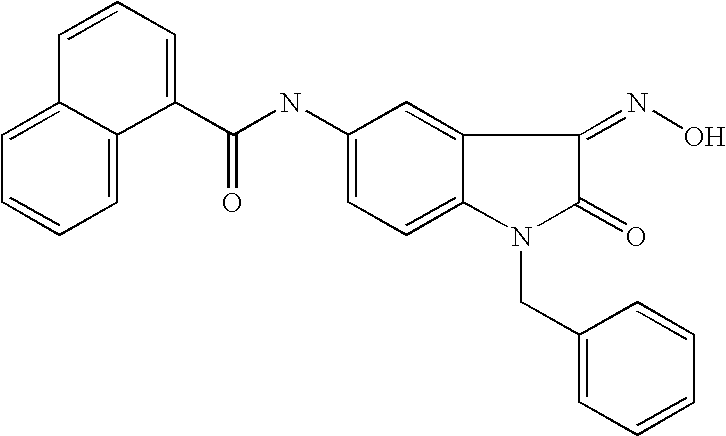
C(NC1=CC=C2C(=C1)C(=NO)C(=O)N2CC1=CC=CC=C1)(=O)C1=CC=CC2=CC=CC=C12
